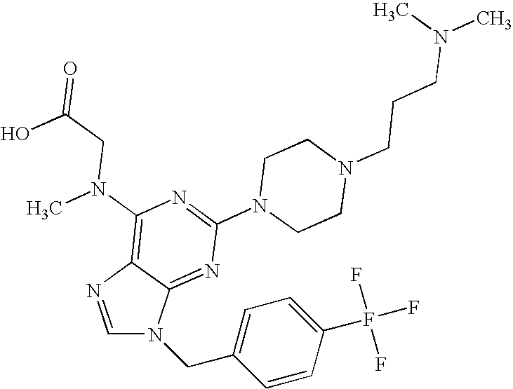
C1=C(CN2C=NC3=C(N(C)CC(=O)O)N=C(N4CCN(CCCN(C)C)CC4)N=C23)C=CC(F(F)(F)F)=C1
